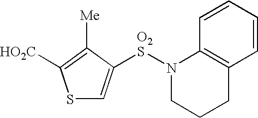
S1C=C([O2S]N2CCCC3=C2C=CC=C3)C([Me])=C1[HO2C]
